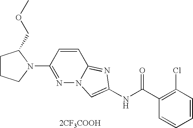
[2CF3COOH].C1=CC=CC(Cl)=C1C(NC1=CN2N=C(N3C(COC)CCC3)C=CC2=N1)=O
